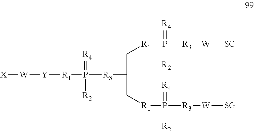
[X][W][Y][R1]P([R3]C(C[R1]P([R3][W][SG])(=[R4])[R2])C[R1]P([R3][W][SG])(=[R4])[R2])([R2])=[R4]
